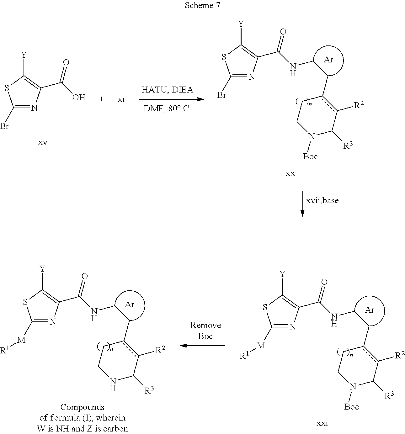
C1(Br)=NC(C(O)=O)=C([Y])S1.C1(Br)=NC(C(NCCc2c([R2])C([R3])N([Boc])CC2)=O)=C([Y])S1.[Ar].C1([M][R1])=NC(C(NCCc2c([R2])C([R3])N([Boc])CC2)=O)=C([Y])S1.[Ar].C1([M][R1])=NC(C(NCCc2c([R2])C([R3])NCC2)=O)=C([Y])S1.[Ar]
